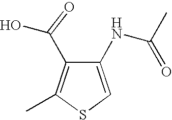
C1(NC(=O)C)=CSC(C)=C1C(O)=O
